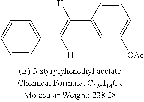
C1=CC(C(=C([H])C2=CC([OAc])=CC=C2)[H])=CC=C1
